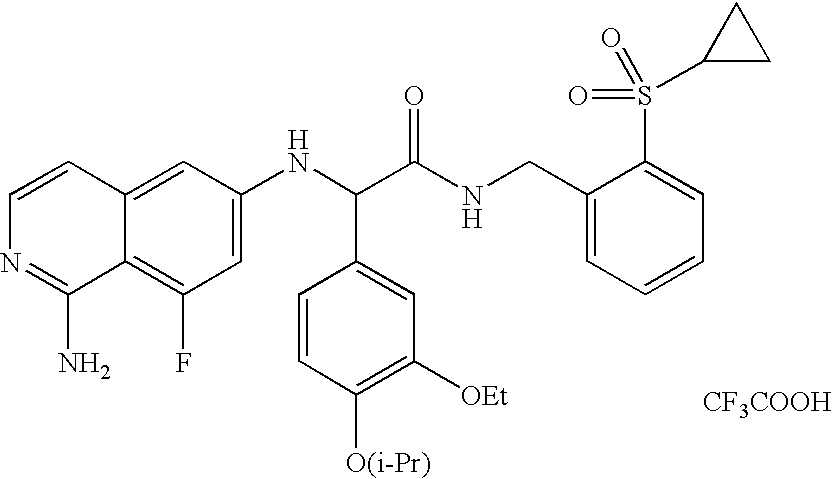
C12=C(F)C=C(NC(C(NCC3=CC=CC=C3S(=O)(C3CC3)=O)=O)C3=CC([OEt])=C([O(i-Pr)])C=C3)C=C1C=CN=C2N.[CF3COOH]
